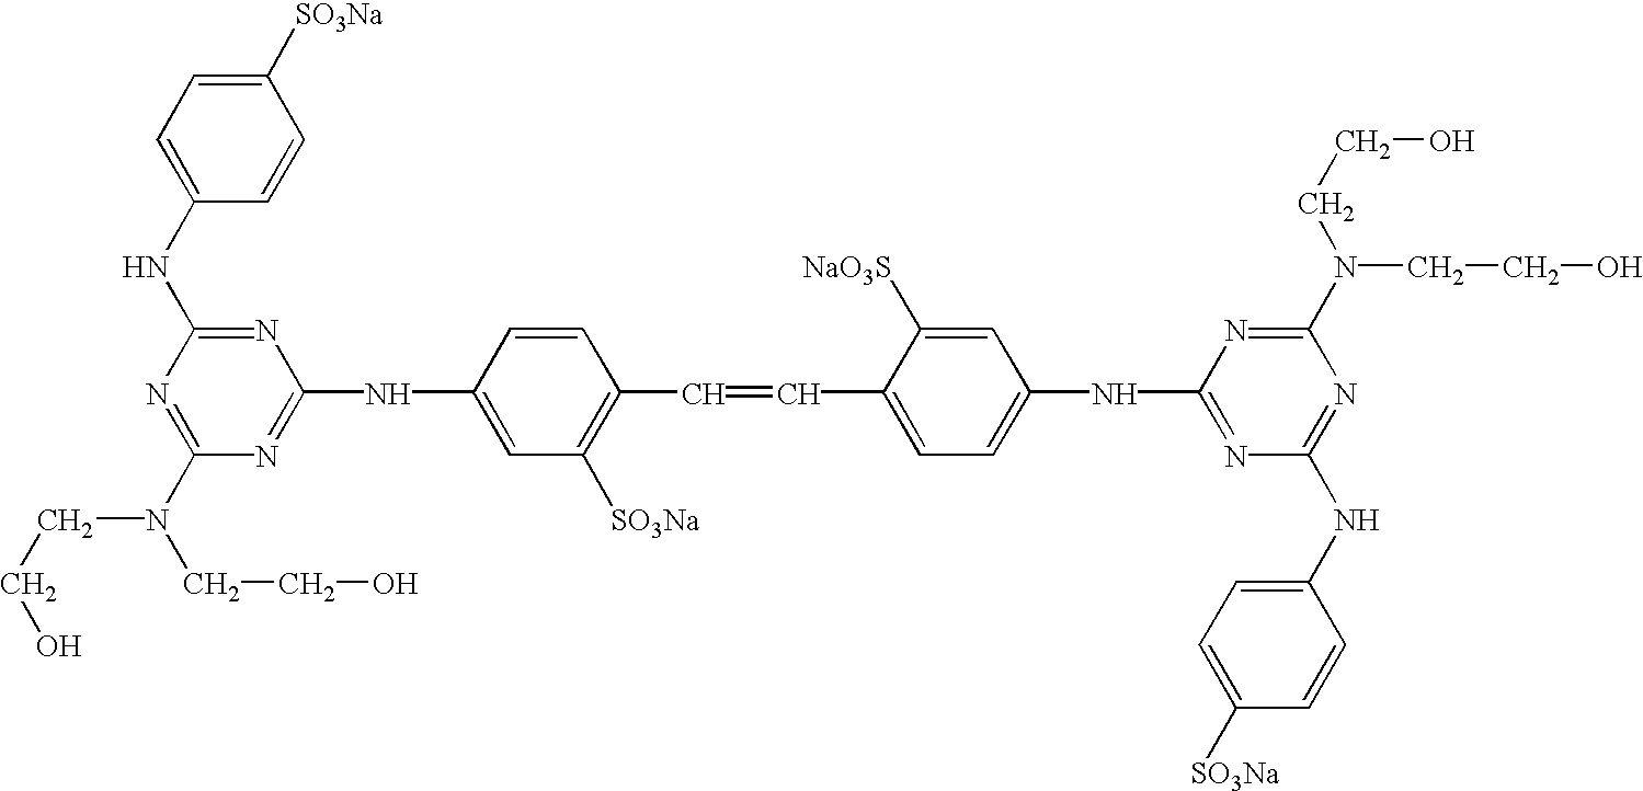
C1([SO3Na])=CC=C(NC2=NC(NC3=CC([SO3Na])=C(C=CC4=CC=C(NC5=NC(NC6=CC=C([SO3Na])C=C6)=NC(N(CCO)CCO)=N5)C=C4[NaO3S])C=C3)=NC(N(CCO)CCO)=N2)C=C1
